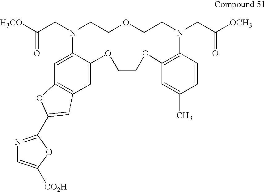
C1=C2C(=CC3=C1C=C(C1=NC=C([CO2H])O1)O3)N(CC([H3CO])=O)CCOCCN(CC([OCH3])=O)C1=C(OCCO2)C=C(C)C=C1
